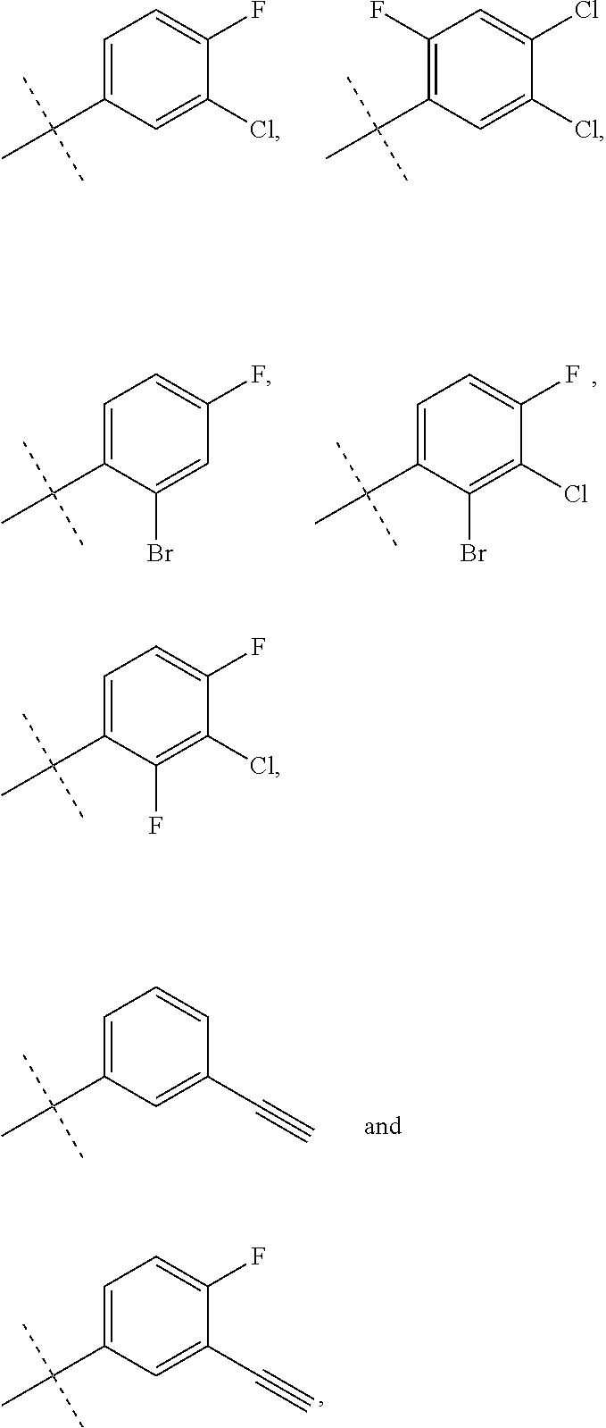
C1=C(C(C)(C)C)C=C(Cl)C(F)=C1.C1(F)=C(C(C)(C)C)C=C(Cl)C(Cl)=C1.C1=C(C(C)(C)C)C=C(C#C)C=C1.C1=C(C(C)(C)C)C=C(C#C)C(F)=C1.C1=C(C(C)(C)C)C(Br)=CC(F)=C1.C1=C(C(C)(C)C)C(Br)=C(Cl)C(F)=C1.C1=C(C(C)(C)C)C(F)=C(Cl)C(F)=C1
